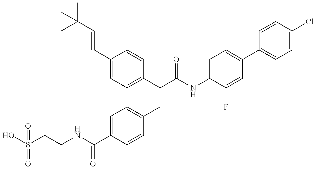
OS(CCNC(C1=CC=C(CC(C(NC2=CC(C)=C(C3=CC=C(Cl)C=C3)C=C2F)=O)C2=CC=C(C=CC(C)(C)C)C=C2)C=C1)=O)(=O)=O
